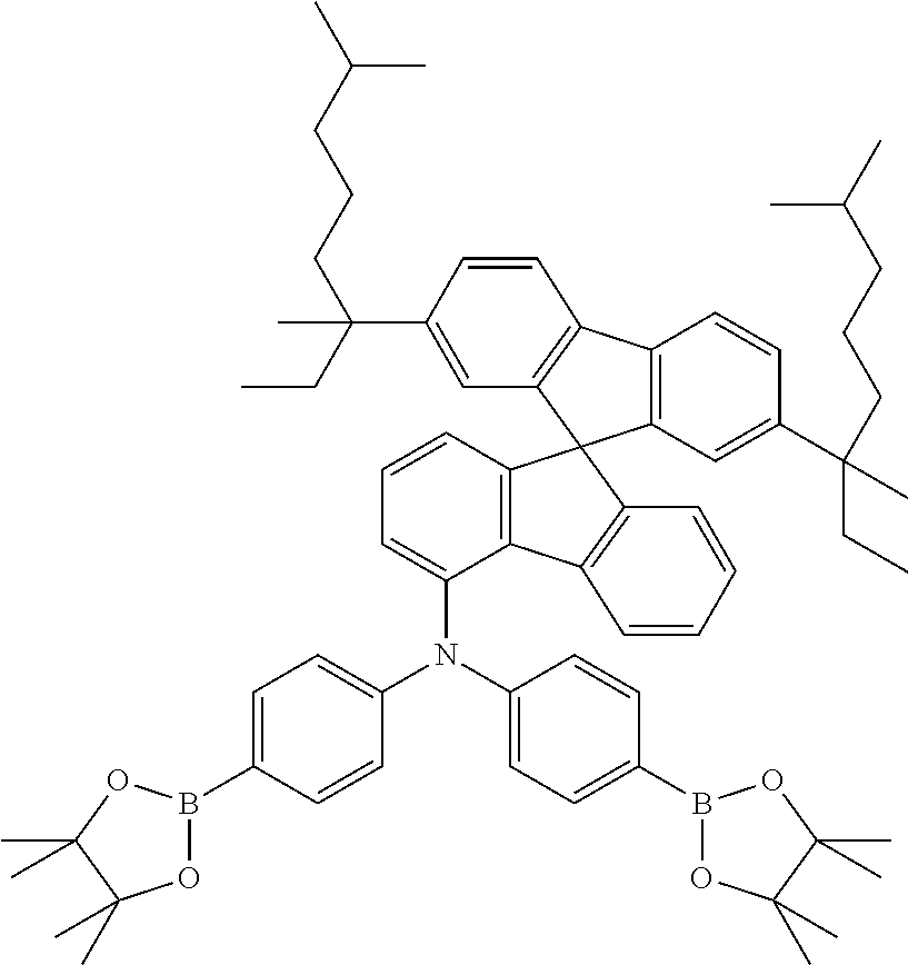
C12=C(C=C(C(CC)(C)CCCC(C)C)C=C1)C1(C3=C2C=CC(C(CCCC(C)C)(C)CC)=C3)C2=C(C(N(C3=CC=C(B4OC(C)(C)C(C)(C)O4)C=C3)C3=CC=C(B4OC(C)(C)C(C)(C)O4)C=C3)=CC=C2)C2=C1C=CC=C2
